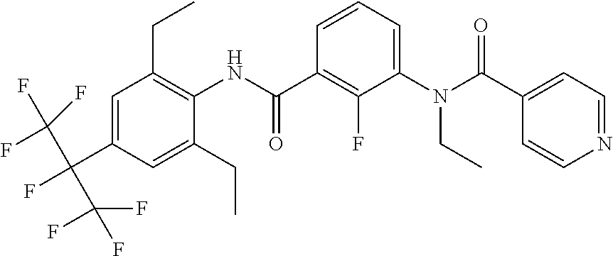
C1=CC=C(N(C(C2=CC=NC=C2)=O)CC)C(F)=C1C(NC1=C(CC)C=C(C(F)(C(F)(F)F)C(F)(F)F)C=C1CC)=O
